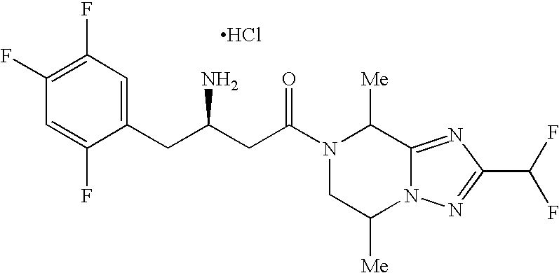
C1(CC(CC(N2CC([Me])N3C(=NC(C(F)F)=N3)C2[Me])=O)N)=CC(F)=C(F)C=C1F.Cl
